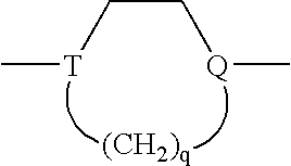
C[T]CC[Q]C
